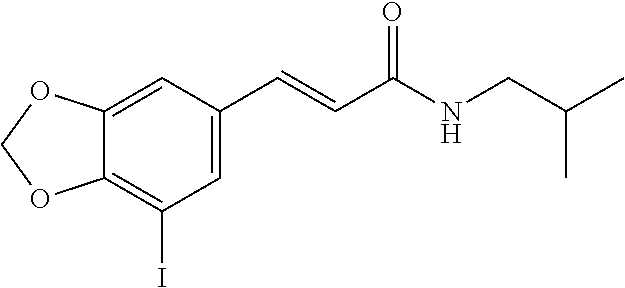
C12=C(I)C=C(C=CC(NCC(C)C)=O)C=C1OCO2
